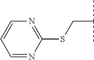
C1=NC(SCC(C)C)=NC=C1
